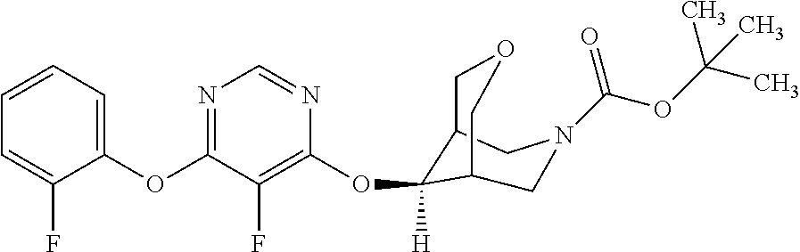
C1(OC2=NC=NC(OC3([H])C4COCC3CN(C(OC(C)(C)C)=O)C4)=C2F)=CC=CC=C1F
